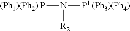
[(Ph1)(Ph2) P]N([P1 (Ph3)(Ph4)])[R2]
